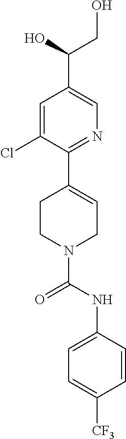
C1=C(Cl)C(C2=CCN(C(NC3=CC=C([CF3])C=C3)=O)CC2)=NC=C1C(O)CO
